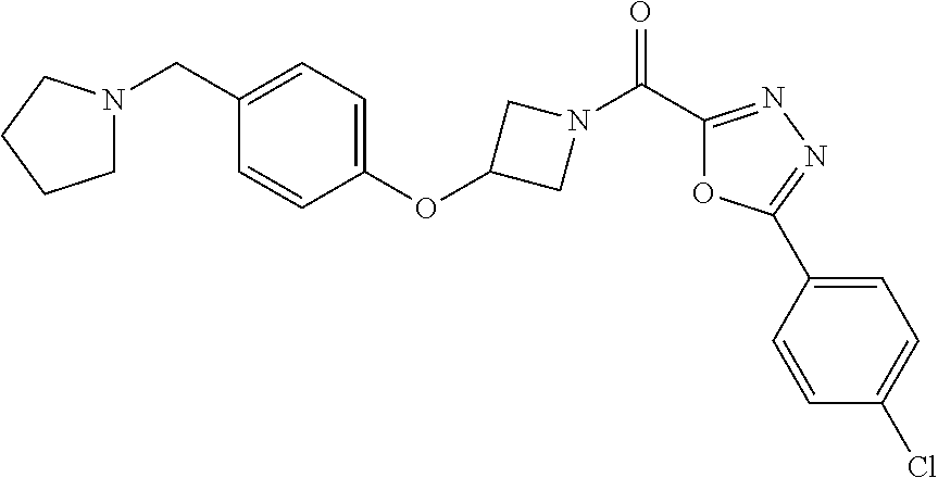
C1N(CC2=CC=C(OC3CN(C(=O)C4=NN=C(C5=CC=C(Cl)C=C5)O4)C3)C=C2)CCC1
